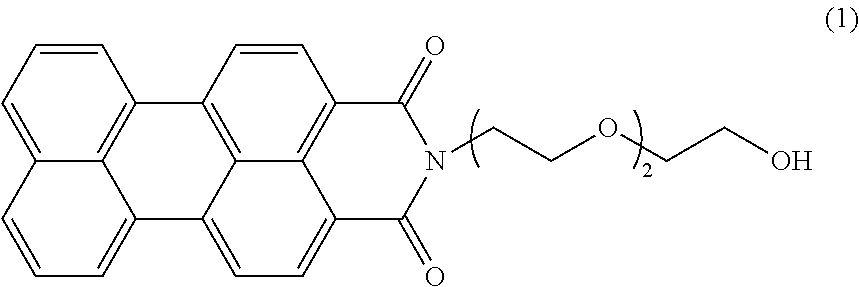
C1=CC=C2C3=C1C1=C4C(=CC=C5C4=C(C=C1)C(=O)N(CCOCCO)C5=O)C3=CC=C2
